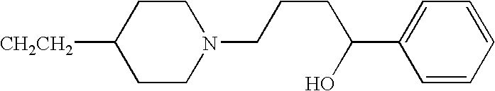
[CH2CH2]C1CCN(CCCC(C2=CC=CC=C2)O)CC1
